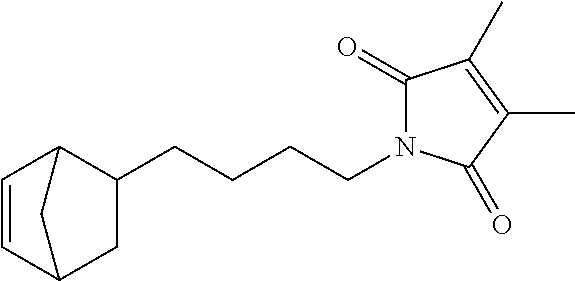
C(CC1C2C=CC(C1)C2)CCN1C(=O)C(C)=C(C)C1=O
